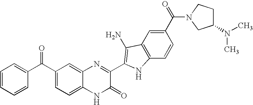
C1=C2C(=CC(C(C3=CC=CC=C3)=O)=C1)N=C(C1=C(N)C3=C(C=CC(C(N4CC(N(C)C)CC4)=O)=C3)N1)C(=O)N2
